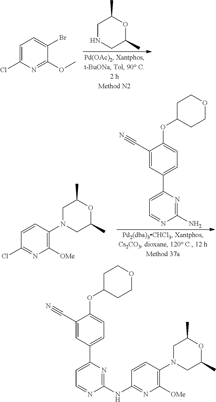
N1=CC=C(C2=CC=C(OC3CCOCC3)C(C#N)=C2)N=C1N.C1C(C)OC(C)CN1C1=C([OMe])N=C(Cl)C=C1.CC1CNCC(C)O1.C1(Cl)=CC=C(Br)C(OC)=N1.C1C(C)OC(C)CN1C1=C([OMe])N=C(NC2=NC(C3=CC=C(OC4CCOCC4)C(C#N)=C3)=CC=N2)C=C1
